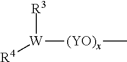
[R3][W]([R4])[(YO)x]C
